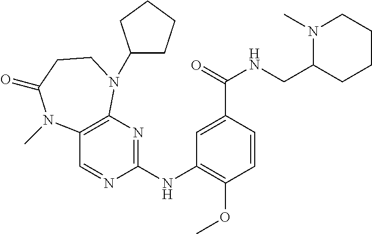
C12=C(N=C(NC3=C(OC)C=CC(C(=O)NCC4N(C)CCCC4)=C3)N=C1)N(C1CCCC1)CCC(=O)N2C
